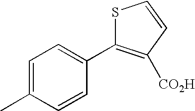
C1=C(C)C=CC(C2=C([CO2H])C=CS2)=C1
